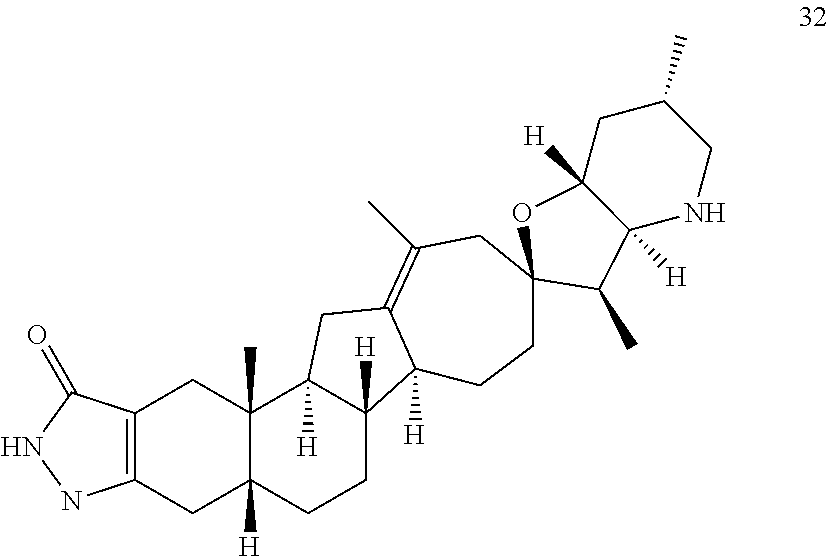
C12=C(CC3([H])C(C)(C1)C1([H])C([H])(CC3)C3([H])C(=C(C)CC4(CC3)OC3([H])C([H])(NCC(C)C3)C4C)C1)NNC2=O
